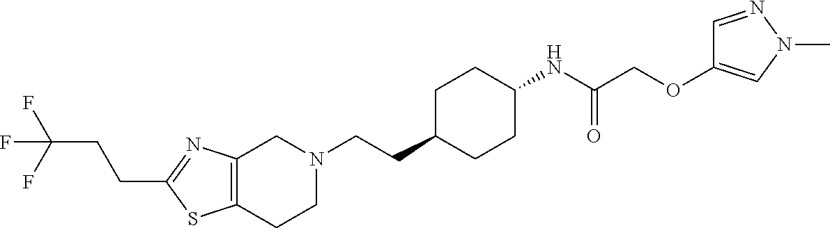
C12=C(CCN(CCC3CCC(NC(COC4=CN(C)N=C4)=O)CC3)C1)SC(CCC(F)(F)F)=N2
